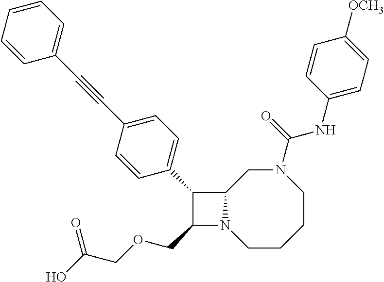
C1(COCC(O)=O)N2C(C1C1=CC=C(C#CC3=CC=CC=C3)C=C1)CN(C(NC1=CC=C([OCH3])C=C1)=O)CCCC2
